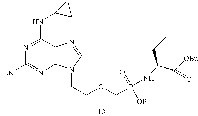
C1(NC2CC2)=NC(N)=NC2=C1N=CN2CCOCP([OPh])(NC(C([OBu])=O)CC)=O
